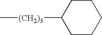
C1CC([(CH2)3]C)CCC1
